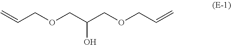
C=CCOCC(COCC=C)O
